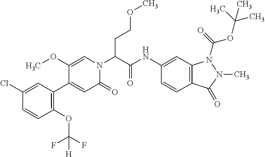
C1=C(Cl)C=CC(OC(F)(F)[H])=C1C1=CC(=O)N(C(C(NC2=CC3=C(C=C2)C(=O)N(C)N3C(=O)OC(C)(C)C)=O)CCOC)C=C1OC
